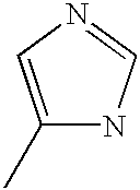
C1(C)=CN=CN1
